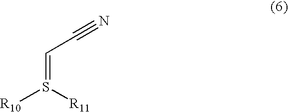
C(=S([R11])[R10])C#N
